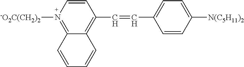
C1=CC(C=CC2=CC=C([N(C5H11)2])C=C2)=C2C(=N1[-O2C(CH2)2])C=CC=C2
